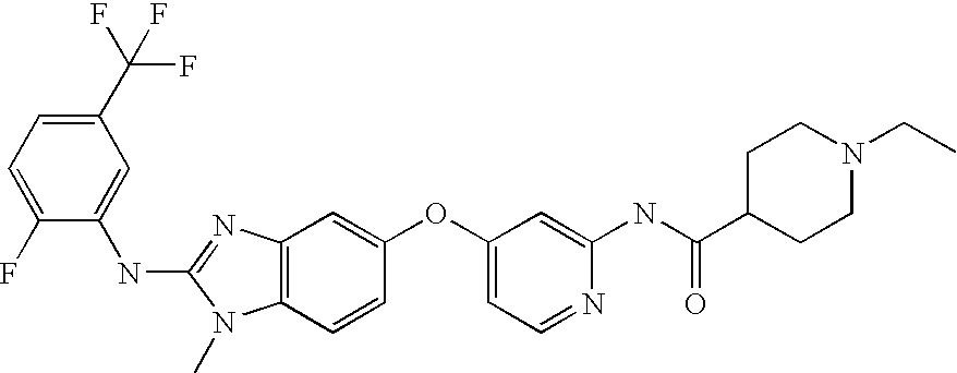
C1(C(F)(F)F)=CC=C(F)C(NC2=NC3=C(N2C)C=CC(OC2=CC=NC(NC(C4CCN(CC)CC4)=O)=C2)=C3)=C1
